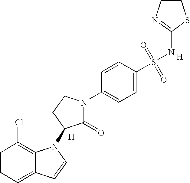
C1=CC=C2C(=C1Cl)N(C1C(=O)N(C3=CC=C(S(=O)(=O)NC4=NC=CS4)C=C3)CC1)C=C2.[H].[H]
